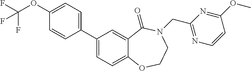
C1(C2=CC=C3C(=C2)C(=O)N(CC2=NC=CC(OC)=N2)CCO3)=CC=C(OC(F)(F)F)C=C1
